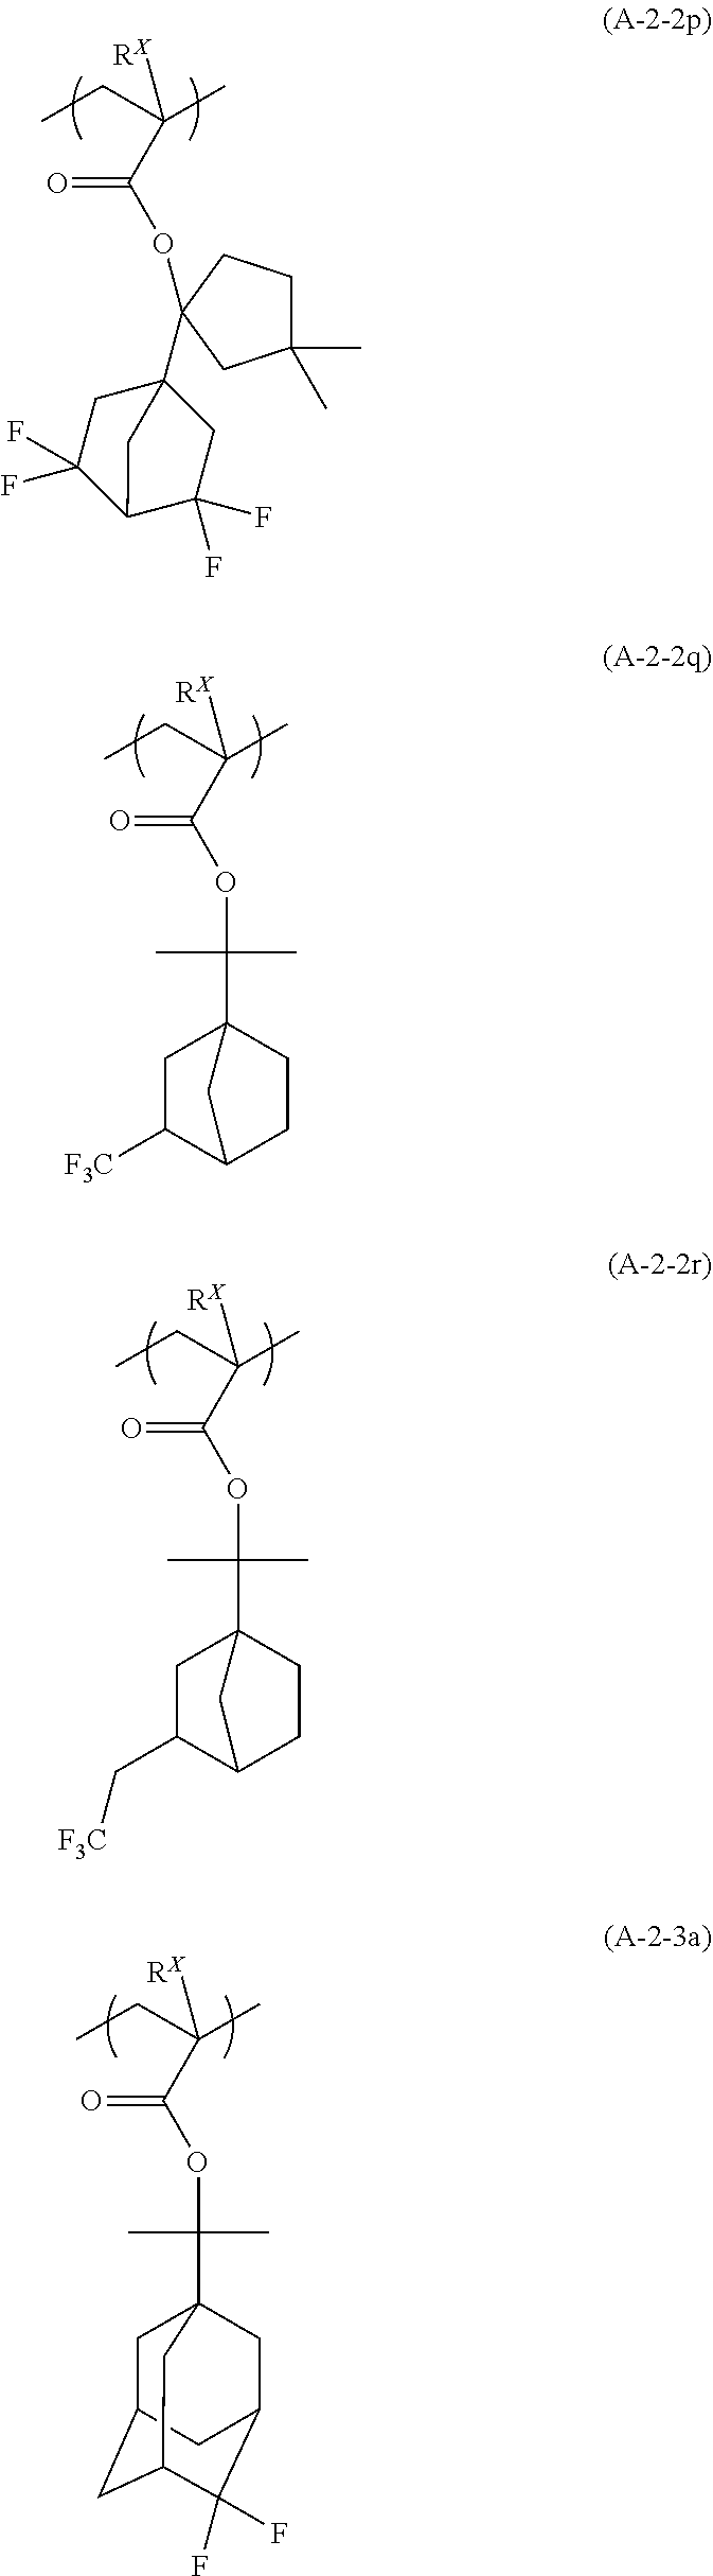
O(C(C(C)(CC)[RX])=O)C1(C23CC(F)(F)C(C(F)(F)C2)C3)CCC(C)(C)C1.C12(C(OC(C(C)(CC)[RX])=O)(C)C)CC([F3C])C(CC1)C2.C12(C(OC(C(C)(CC)[RX])=O)(C)C)CC(C[F3C])C(CC1)C2.C(OC(C(C)(CC)[RX])=O)(C)(C)C12CC3CC(C(F)(F)C(C1)C3)C2
